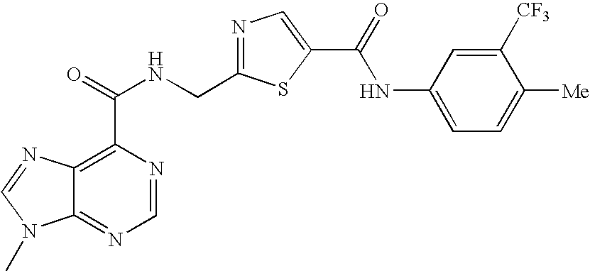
C12=NC=NC(C(=O)NCC3=NC=C(C(=O)NC4=CC=C([Me])C([CF3])=C4)S3)=C1N=CN2C
